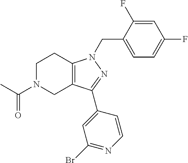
C1N(C(C)=O)CC2=C(C1)N(CC1=CC=C(F)C=C1F)N=C2C1=CC(Br)=NC=C1
